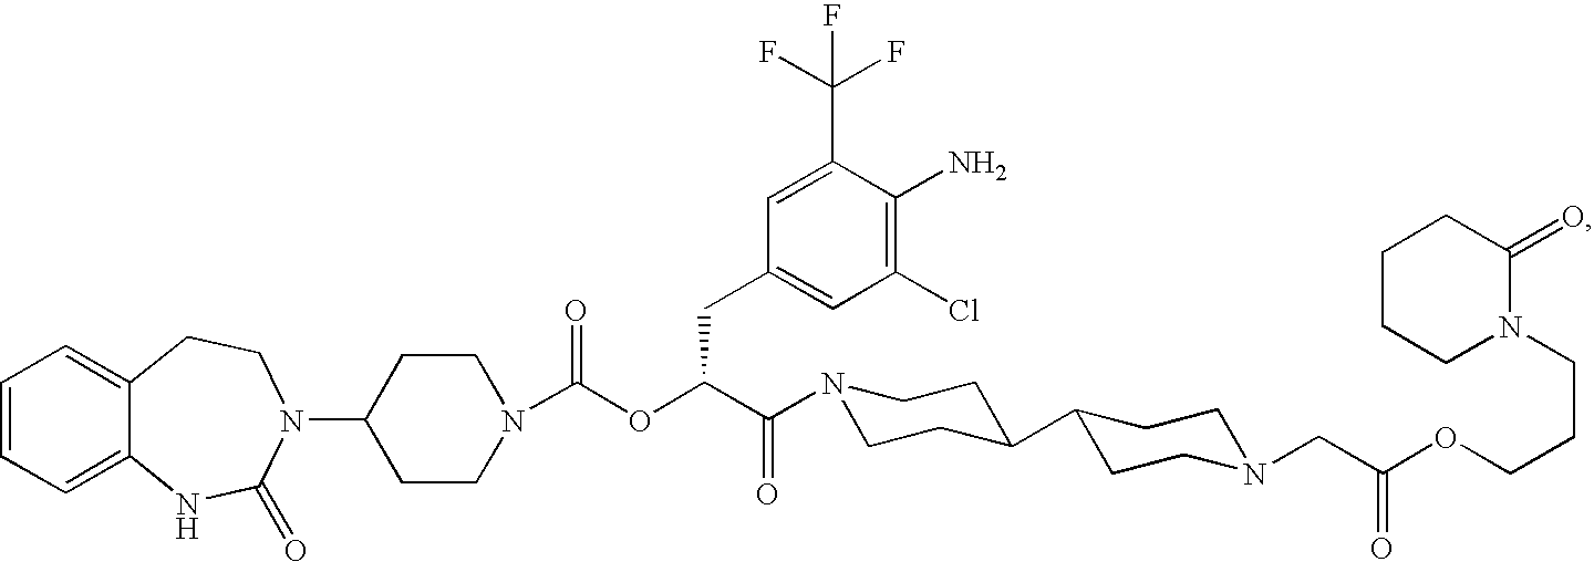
C1=CC=C2C(=C1)CCN(C1CCN(C(OC(C(=O)N3CCC(C4CCN(CC(OCCCN5C(=O)CCCC5)=O)CC4)CC3)CC3=CC(Cl)=C(N)C(C(F)(F)F)=C3)=O)CC1)C(=O)N2
